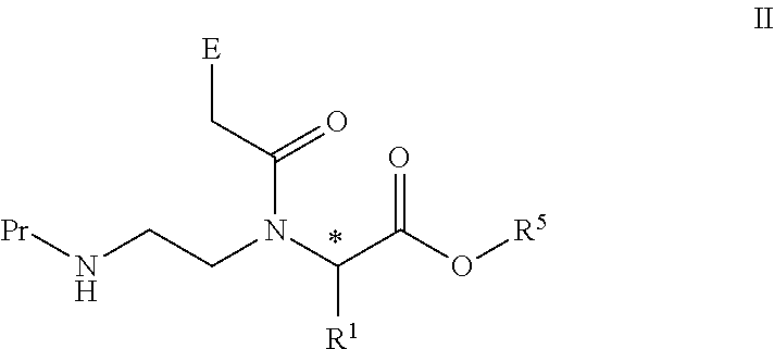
C(N(C(C(=O)O[R5])[R1])CCN[Pr])(C[E])=O
